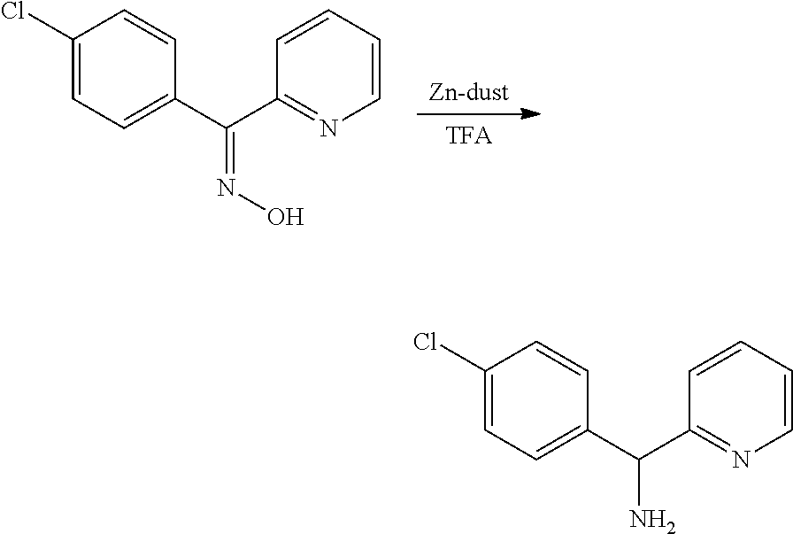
[TFA].[Zn-dust].C1(Cl)=CC=C(C(C2=NC=CC=C2)=NO)C=C1.C1(Cl)=CC=C(C(C2=NC=CC=C2)N)C=C1
